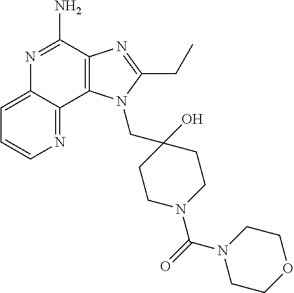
C12=C(C(N)=NC3=CC=CN=C13)N=C(CC)N2CC1(O)CCN(C(=O)N2CCOCC2)CC1
